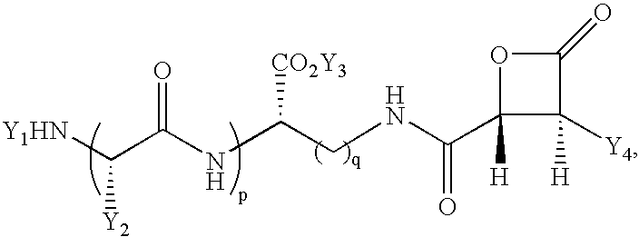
C(C(NC(CNC(C1([H])C([Y4])([H])C(=O)O1)=O)[CO2Y3])=O)([Y1HN])[Y2]
